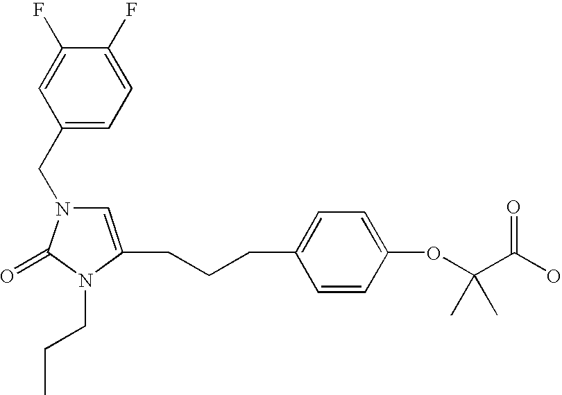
C1(CN2C=C(CCCC3=CC=C(OC(C(O)=O)(C)C)C=C3)N(CCC)C2=O)=CC=C(F)C(F)=C1
